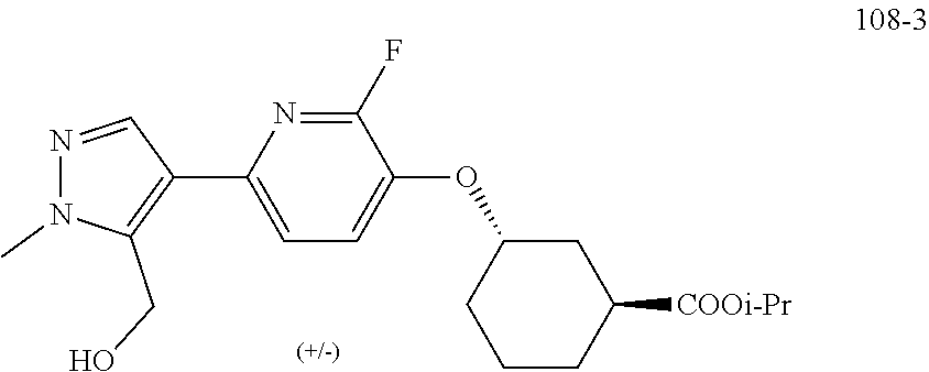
[COOi-Pr]C1CC(OC2=CC=C(C3=C(CO)N(C)N=C3)N=C2F)CCC1
